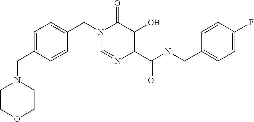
C1=NC(C(NCC2=CC=C(F)C=C2)=O)=C(O)C(=O)N1CC1=CC=C(CN2CCOCC2)C=C1
